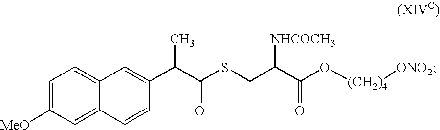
C1=C([MeO])C=C2C(=C1)C=C(C(C(SCC(C(O[(CH2)4][ONO2])=O)[NHCOCH3])=O)C)C=C2
